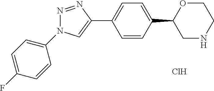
Cl.C1OC(C2=CC=C(C3=CN(C4=CC=C(F)C=C4)N=N3)C=C2)CNC1
